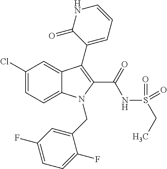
C1(Cl)=CC=C2C(=C1)C(C1=CC=CNC1=O)=C(C(NS(CC)(=O)=O)=O)N2CC1=CC(F)=CC=C1F
